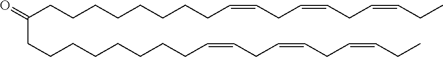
C(C(CCCCCCCCC=CCC=CCC=CCC)=O)CCCCCCCC=CCC=CCC=CCC
